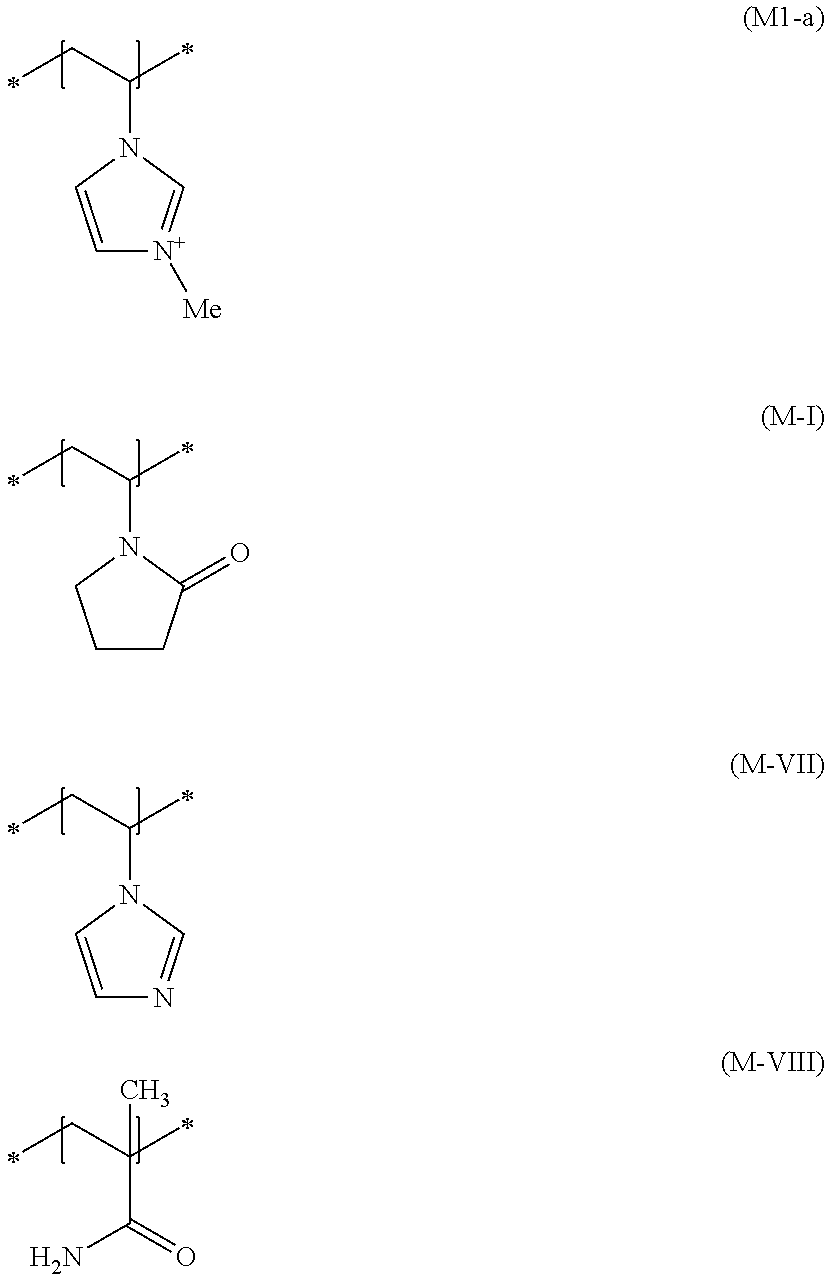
C1CC(=O)N(C(CC)C)C1.C1=CN(C(CC)C)C=[N+]1[Me].C(C(C)N1C=NC=C1)C.C(C(C)(C(=O)N)C)C
